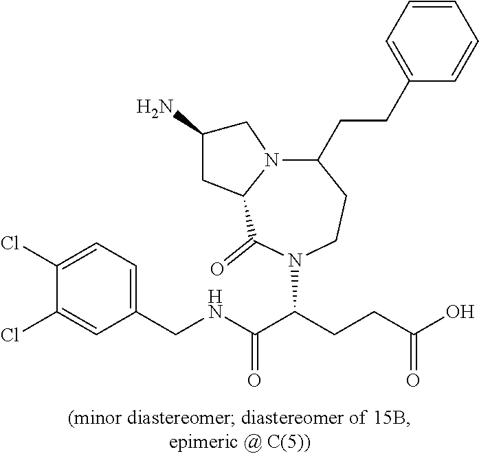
C1(Cl)=CC=C(CNC(C(CCC(O)=O)N2C(=O)C3N(CC(N)C3)C(CCC3=CC=CC=C3)CC2)=O)C=C1Cl
